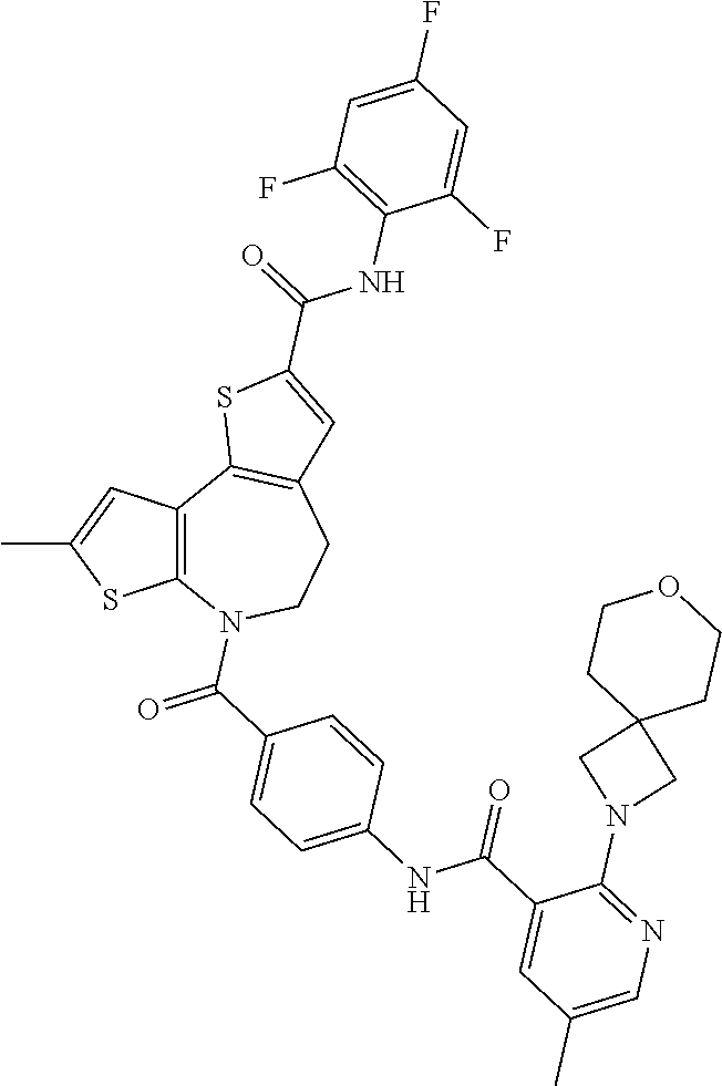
C12=C(C=C(C)S1)C1=C(CCN2C(=O)C2=CC=C(NC(C3=CC(C)=CN=C3N3CC4(C3)CCOCC4)=O)C=C2)C=C(C(=O)NC2=C(F)C=C(F)C=C2F)S1
